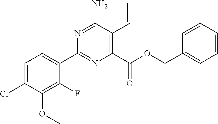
N1=C(N)C(C=C)=C(C(OCC2=CC=CC=C2)=O)N=C1C1=CC=C(Cl)C(OC)=C1F
